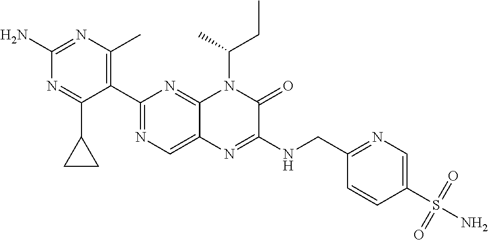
C1(N)=NC(C)=C(C2=NC=C3C(=N2)N(C(CC)C)C(=O)C(NCC2=NC=C(S(=O)(=O)N)C=C2)=N3)C(C2CC2)=N1
